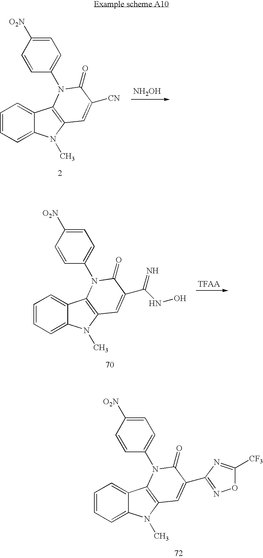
[NH2OH].C1=CC=C2C(=C1)C1=C(N2C)C=C([CN])C(=O)N1C1=CC=C([O2N])C=C1.C1=CC=C2C(=C1)C1=C(N2C)C=C(C(NO)=N)C(=O)N1C1=CC=C([O2N])C=C1.C1=CC=C2C(=C1)C1=C(N2C)C=C(C2=NOC([CF3])=N2)C(=O)N1C1=CC=C([O2N])C=C1
